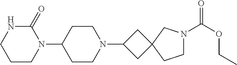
N1(C2CCN(C3CC4(C3)CCN(C(OCC)=O)C4)CC2)C(=O)NCCC1
